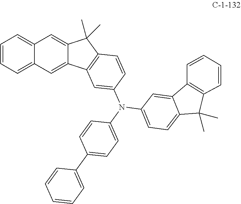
C1=CC=C2C(=C1)C=C1C(=C2)C(C)(C)C2=C1C=C(N(C1=CC=C(C3=CC=CC=C3)C=C1)C1=CC=C3C(=C1)C1=C(C3(C)C)C=CC=C1)C=C2
